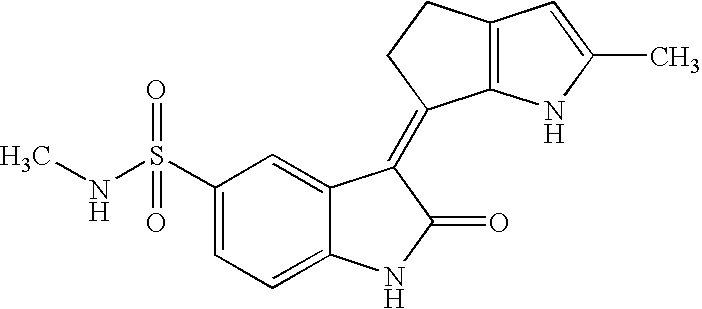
C1(S(NC)(=O)=O)=CC=C2C(=C1)C(=C1C3=C(CC1)C=C(C)N3)C(=O)N2
